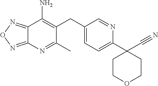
C12=NON=C1N=C(C)C(CC1=CC=C(C3(C#N)CCOCC3)N=C1)=C2N
